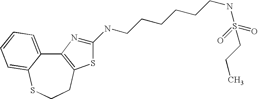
C12=C(CCSC3=CC=CC=C13)SC(NCCCCCCNS(CCC)(=O)=O)=N2
